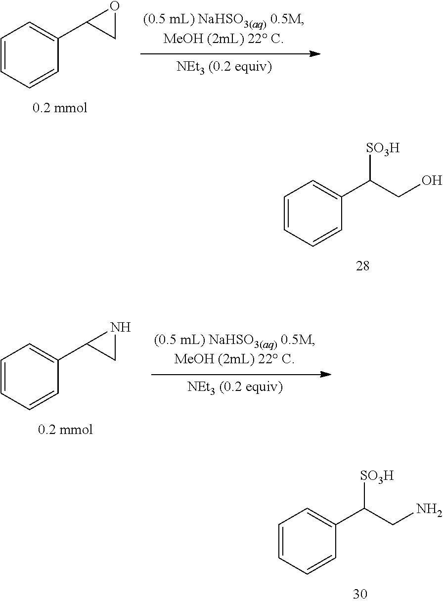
C1=CC=CC(C2CO2)=C1.C1=CC=CC(C(CO)[SO3H])=C1.C1=CC=CC(C2CN2)=C1.C1=CC=CC(C(CN)[SO3H])=C1
